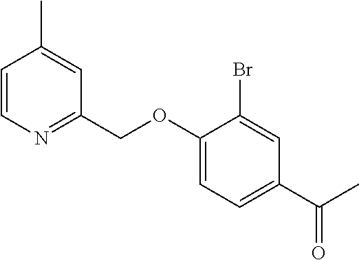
C1(OCC2=NC=CC(C)=C2)=CC=C(C(C)=O)C=C1Br
